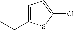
C1=C(CC)SC(Cl)=C1
